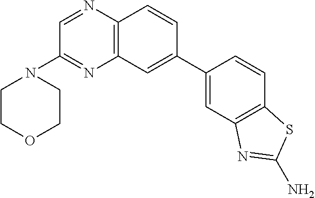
C1=C(C2=CC3=C(C=C2)N=CC(N2CCOCC2)=N3)C=CC2=C1N=C(N)S2
